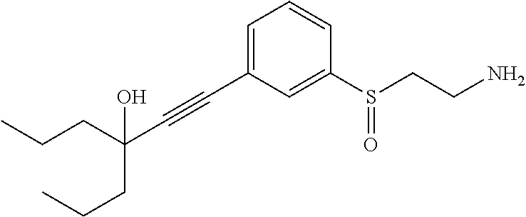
C1=C(C#CC(CCC)(CCC)O)C=C(S(CCN)=O)C=C1
